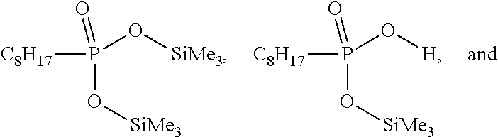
P(O[SiMe3])(O[SiMe3])([C8H17])=O.P(O[SiMe3])(O[H])([C8H17])=O
